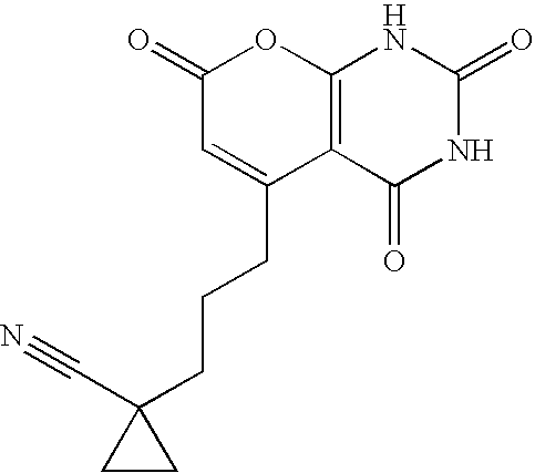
C1(=O)C=C(CCCC2(C#N)CC2)C2=C(O1)NC(=O)NC2=O
